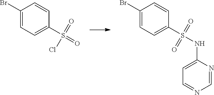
C1(Br)=CC=C(S(=O)(Cl)=O)C=C1.C1(Br)=CC=C(S(=O)(=O)NC2=CC=NC=N2)C=C1
